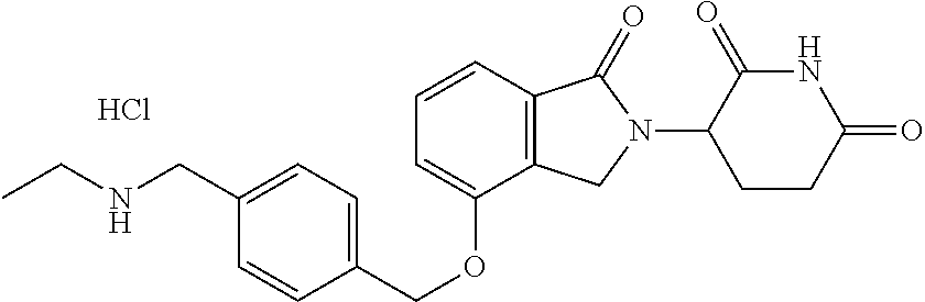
C(C1=CC=C(COC2=CC=CC3=C2CN(C2CCC(=O)NC2=O)C3=O)C=C1)NCC.Cl
